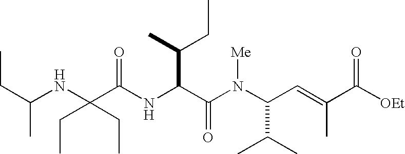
N(C(C(N(C(C(C)C)C=C(C)C([OEt])=O)[Me])=O)C(CC)C)C(C(NC(CC)C)(CC)CC)=O
